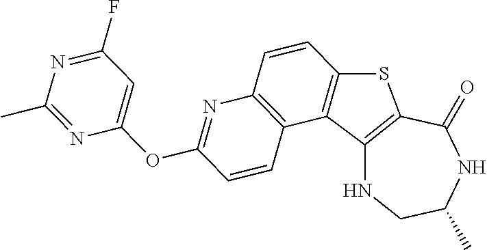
C12=C(C(=O)NC(C)CN1)SC1=C2C2=C(C=C1)N=C(OC1=CC(F)=NC(C)=N1)C=C2
